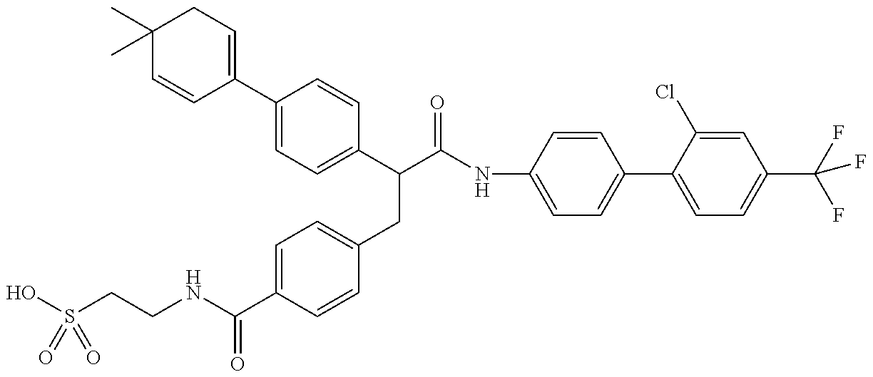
OS(CCNC(C1=CC=C(CC(C(NC2=CC=C(C3=CC=C(C(F)(F)F)C=C3Cl)C=C2)=O)C2=CC=C(C3=CCC(C)(C)C=C3)C=C2)C=C1)=O)(=O)=O
